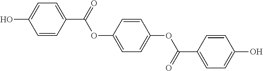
C1(C(=O)OC2=CC=C(OC(C3=CC=C(O)C=C3)=O)C=C2)=CC=C(O)C=C1
